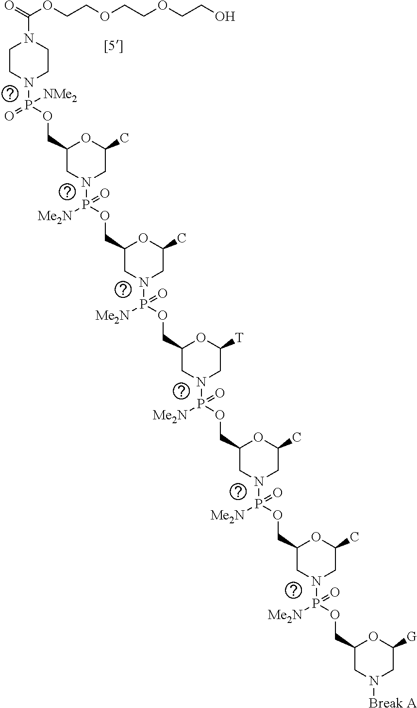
O=C(OCCOCCOCCO)N1CCN(P(OCC2CN(P(OCC3CN(P(OCC4CN(P(OCC5CN(P(OCC6CN(P(OCC7CN([Break A])CC([G])O7)([Me2N])=O)CC(C)O6)([Me2N])=O)CC(C)O5)([Me2N])=O)CC([T])O4)([Me2N])=O)CC(C)O3)([Me2N])=O)CC(C)O2)(=O)[NMe2])CC1
